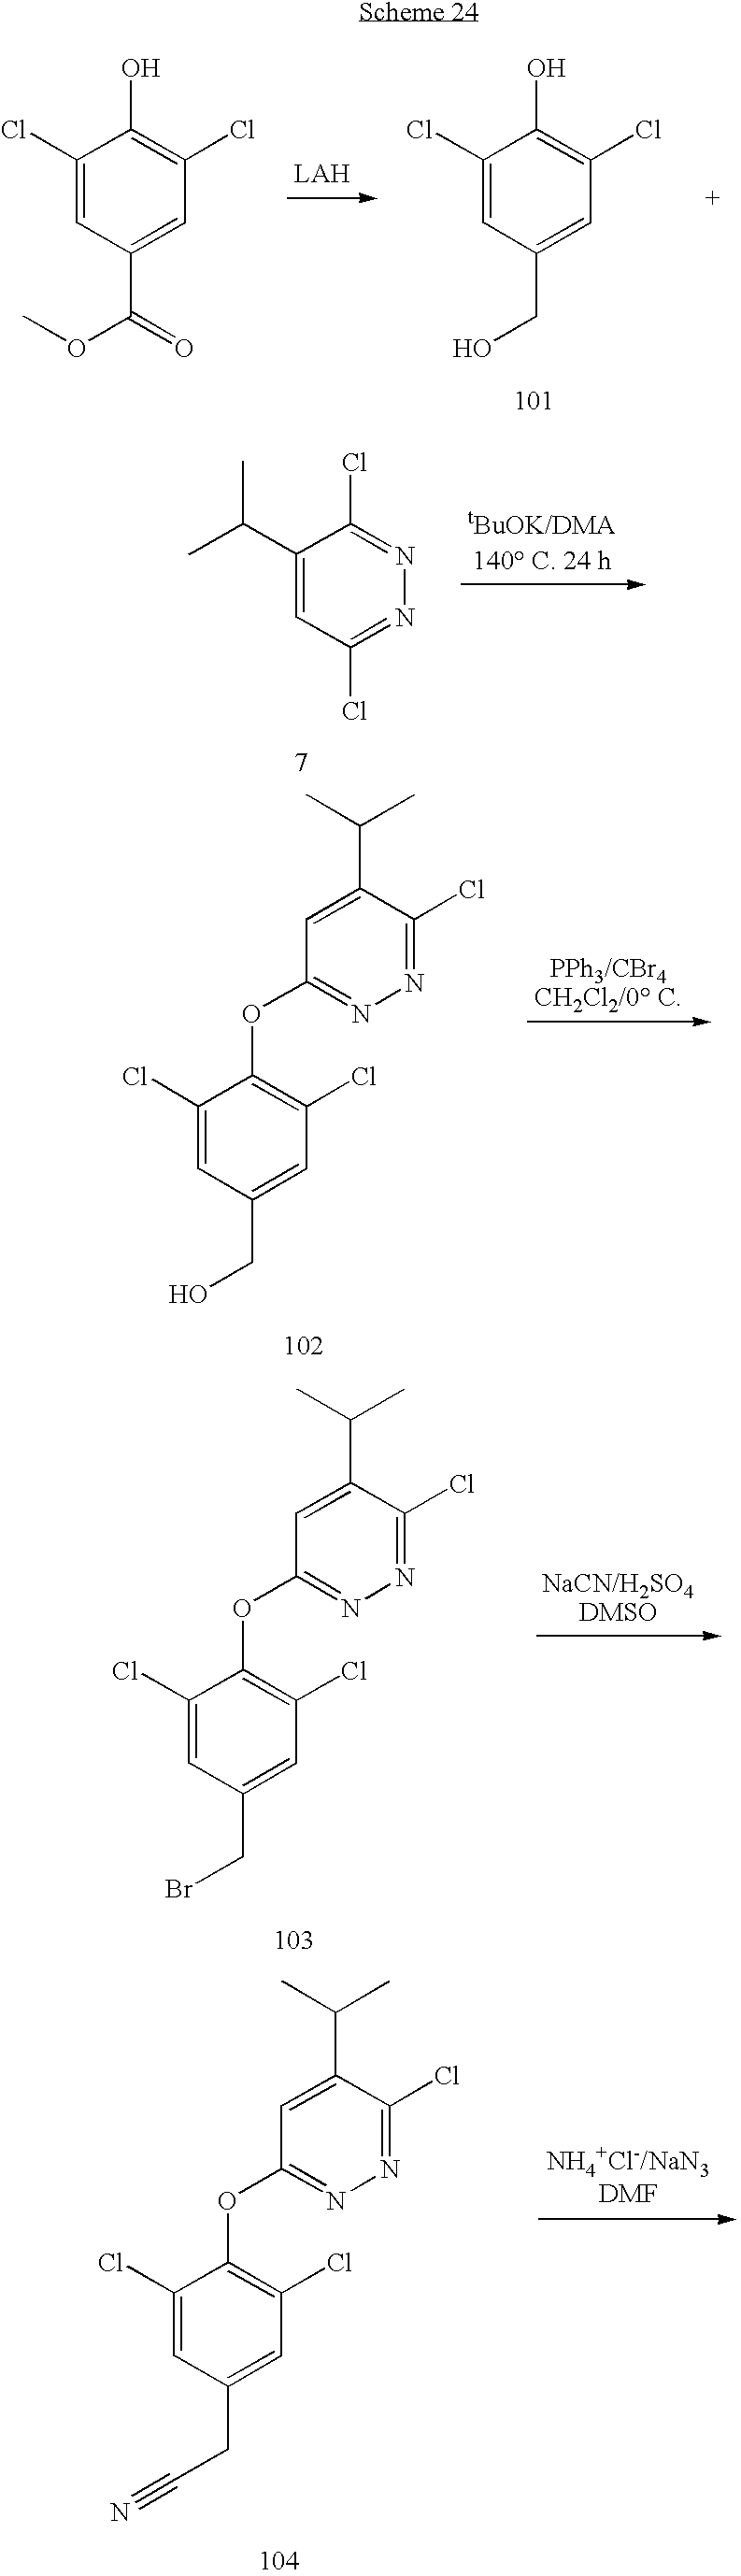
C1(Cl)=CC(CO)=CC(Cl)=C1O.C1(Cl)=CC(C(OC)=O)=CC(Cl)=C1O.C1(C(C)C)=CC(Cl)=NN=C1Cl.C1(Cl)=CC(CO)=CC(Cl)=C1OC1=NN=C(Cl)C(C(C)C)=C1.C1(Cl)=CC(CBr)=CC(Cl)=C1OC1=NN=C(Cl)C(C(C)C)=C1.C1(Cl)=CC(CC#N)=CC(Cl)=C1OC1=NN=C(Cl)C(C(C)C)=C1
